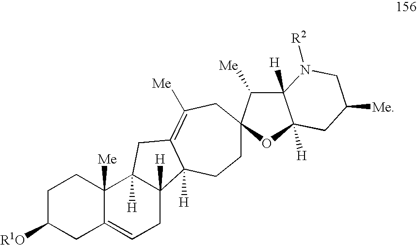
C1C([R1O])CC2=CCC3([H])C([H])(C2([Me])C1)CC1=C([Me])CC2(CCC31[H])C([Me])C1([H])C([H])(O2)CC([Me])CN1[R2]
